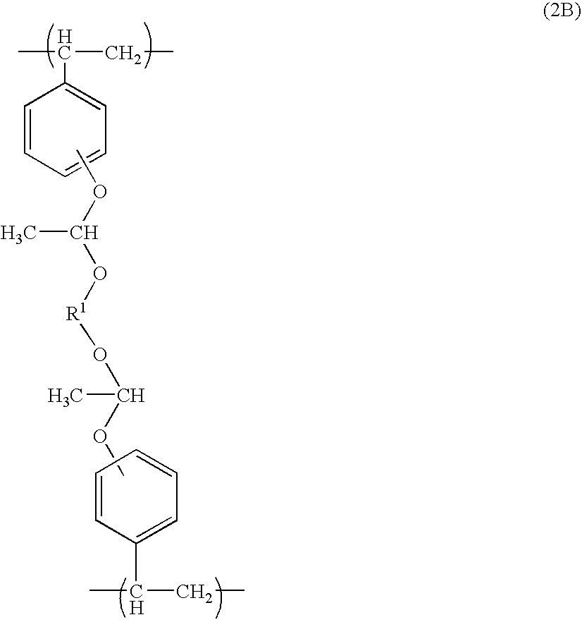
C1(C(CC)C)=CC=CC=C1.COC(O[R1]OC(C)OC)C.C1=CC(C(CC)C)=CC=C1
